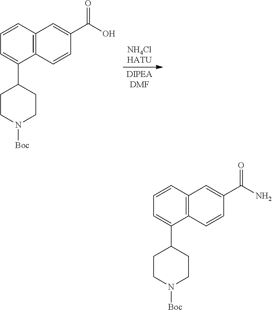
C1=CC2=C(C(C3CCN([Boc])CC3)=C1)C=CC(C(=O)O)=C2.C1=CC2=C(C(C3CCN([Boc])CC3)=C1)C=CC(C(=O)N)=C2
